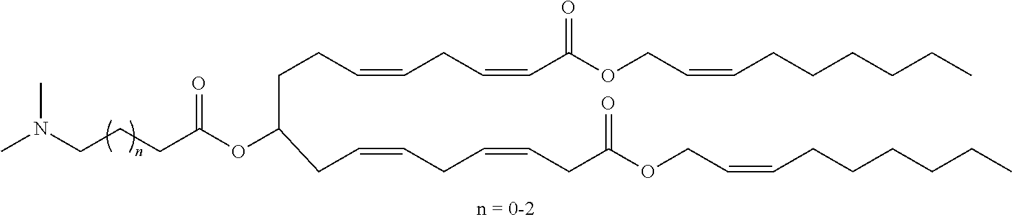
CN(CCCC(OC(CCC=CCC=CC(OCC=CCCCCCC)=O)CC=CCC=CCC(OCC=CCCCCCC)=O)=O)C
